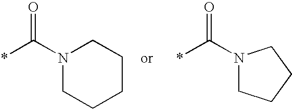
N1(C(*)=O)CCCCC1.N1(C(*)=O)CCCC1
